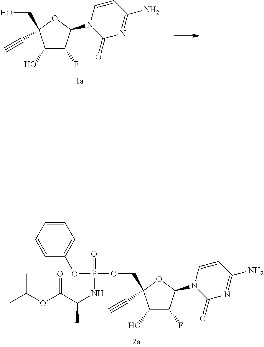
C1(O)C(F)C(N2C(=O)N=C(N)C=C2)OC1(CO)C#C.C1(O)C(F)C(N2C(=O)N=C(N)C=C2)OC1(COP(=O)(NC(C)C(OC(C)C)=O)OC1=CC=CC=C1)C#C
